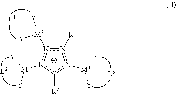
[X]1([R1])n([M2]([Y])[Y])n([M1]([Y])[Y])c([R2])n1[M3]([Y])[Y]
